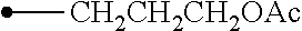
[CH2CH2CH2OAc]C
